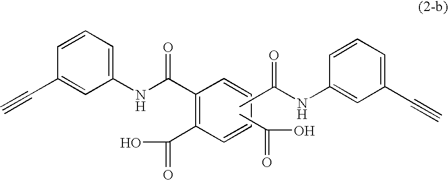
CC(NC1=CC(C#C)=CC=C1)=O.C1(NC(C2=C(C(O)=O)C=CC=C2)=O)=CC=CC(C#C)=C1.CC(=O)O
